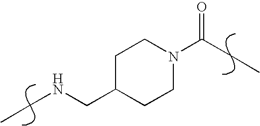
CCNCC1CCN(C(CC)=O)CC1
